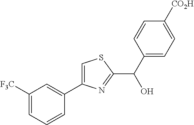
C1=C([CO2H])C=CC(C(C2=NC(C3=CC([F3C])=CC=C3)=CS2)O)=C1
